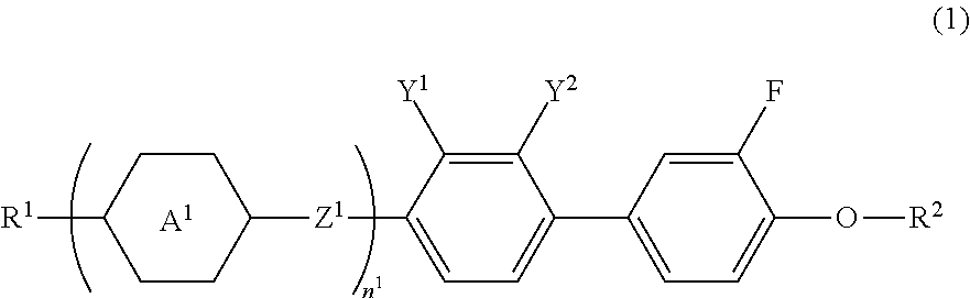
C1CC([Z1]C2=CC=C(C3=CC=C(O[R2])C(F)=C3)C([Y2])=C2[Y1])CCC1[R1].[A1]
